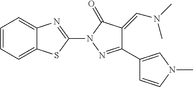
C12=CC=CC=C1SC(N1N=C(C3=CN(C)C=C3)C(=CN(C)C)C1=O)=N2
